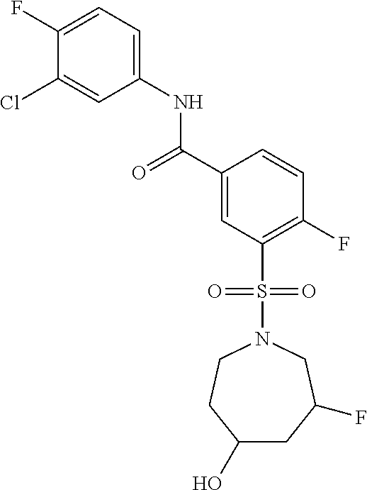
C1(F)=CC=C(NC(C2=CC(S(=O)(=O)N3CCC(O)CC(F)C3)=C(F)C=C2)=O)C=C1Cl
